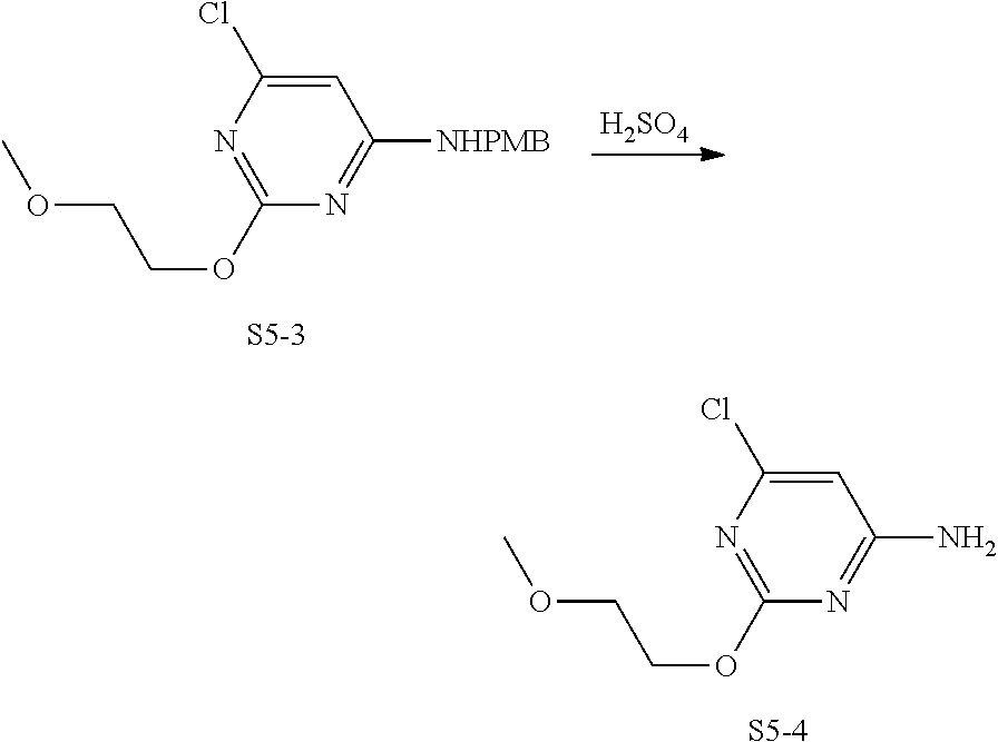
C1=C(Cl)N=C(OCCOC)N=C1N.[S5-4].C1=C(Cl)N=C(OCCOC)N=C1[NHPMB].[S5-3].[H2SO4]
